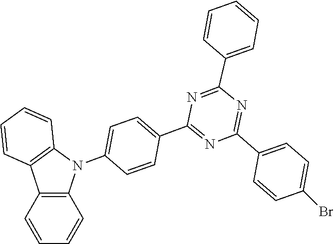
C1(C2=NC(C3=CC=CC=C3)=NC(C3=CC=C(N4C5=C(C6=C4C=CC=C6)C=CC=C5)C=C3)=N2)=CC=C(Br)C=C1
